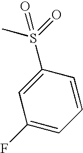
C1(S(=O)(C)=O)=CC(F)=CC=C1
